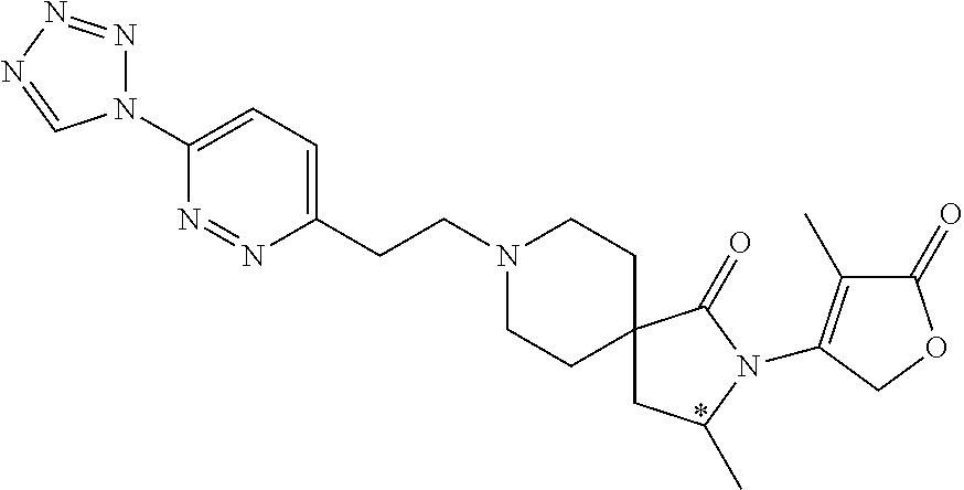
N1(C2=CC=C(CCN3CCC4(CC3)CC(C)N(C3=C(C)C(=O)OC3)C4=O)N=N2)N=NN=C1
